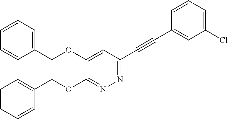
C1=CC=C(COC2=CC(C#CC3=CC(Cl)=CC=C3)=NN=C2OCC2=CC=CC=C2)C=C1
